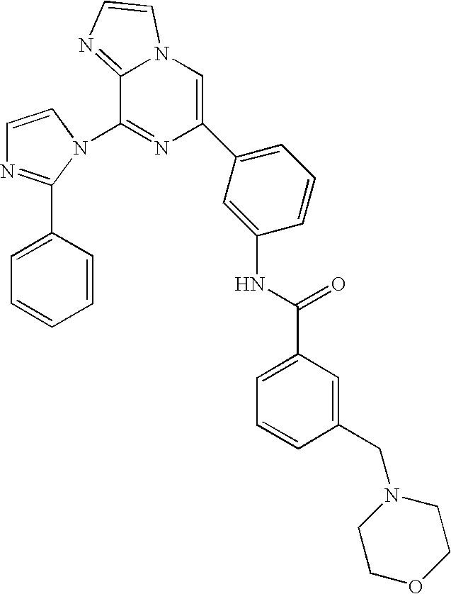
C1=CN(C2=NC(C3=CC=CC(NC(C4=CC=CC(CN5CCOCC5)=C4)=O)=C3)=CN3C2=NC=C3)C(C2=CC=CC=C2)=N1
